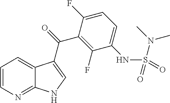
C1=CN=C2C(=C1)C(C(=O)C1=C(F)C(NS(=O)(N(C)C)=O)=CC=C1F)=CN2
